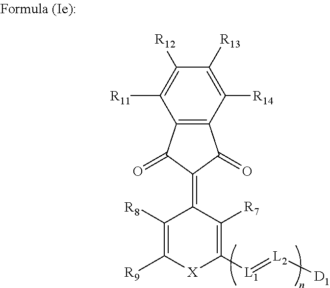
C12=C(C([R14])=C([R13])C([R12])=C1[R11])C(=O)C(=C1C([R8])=C([R9])[X]C([L1]=[L2][D1])=C1[R7])C2=O
